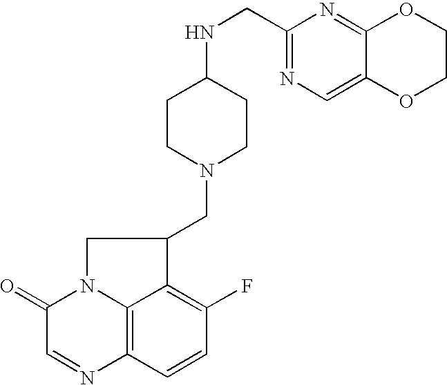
C1(=O)C=NC2=C3N1CC(CN1CCC(NCC4=NC=C5C(=N4)OCCO5)CC1)C3=C(F)C=C2
